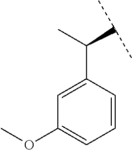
C(C1=CC(OC)=CC=C1)(C(C)C)C
